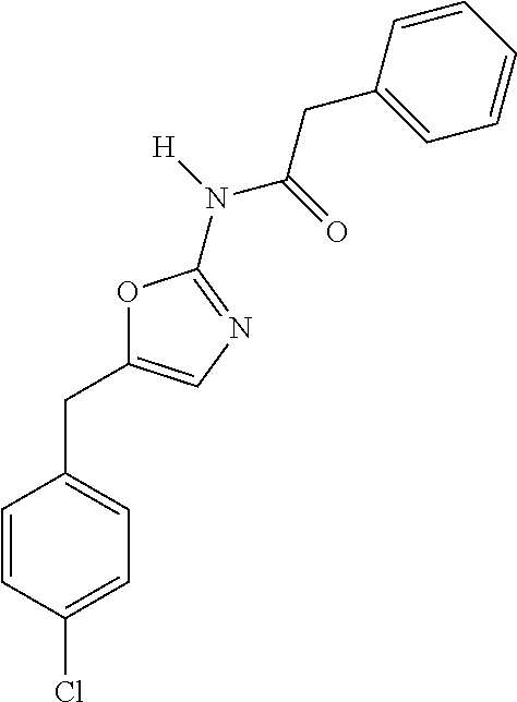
C1=C(Cl)C=CC(CC2=CN=C(N([H])C(=O)CC3=CC=CC=C3)O2)=C1
